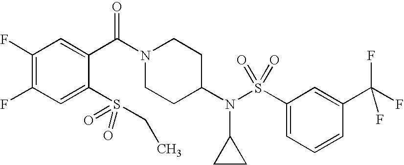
C1(F)=C(F)C=C(S(=O)(=O)CC)C(C(N2CCC(N(S(C3=CC=CC(C(F)(F)F)=C3)(=O)=O)C3CC3)CC2)=O)=C1
